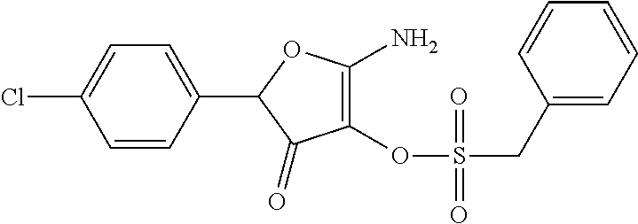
C1=CC(C2C(=O)C(OS(CC3=CC=CC=C3)(=O)=O)=C(N)O2)=CC=C1Cl
